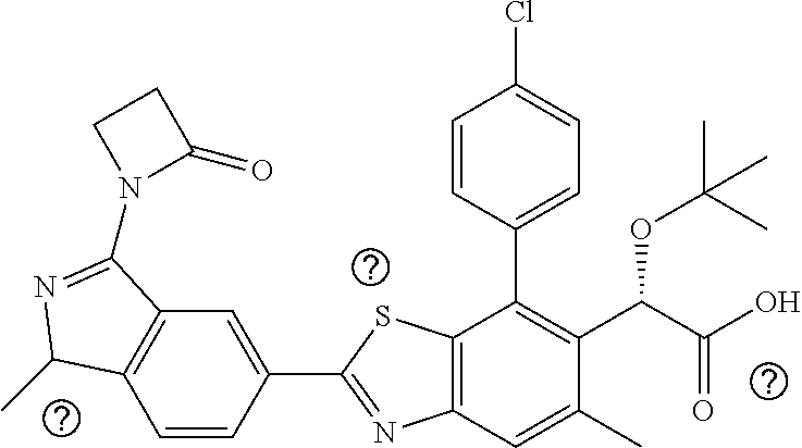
C1=CC(C2=NC3=C(S2)C(C2=CC=C(Cl)C=C2)=C(C(C(O)=O)OC(C)(C)C)C(C)=C3)=CC2=C1C(C)N=C2N1C(=O)CC1
